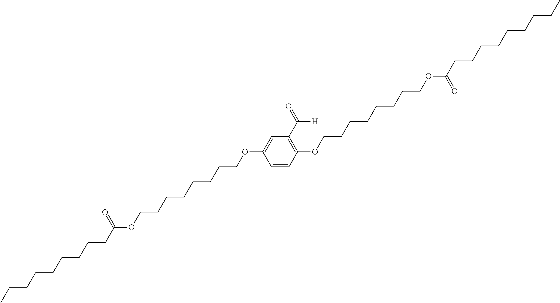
C1=CC(OCCCCCCCCOC(CCCCCCCCC)=O)=C(C(=O)[H])C=C1OCCCCCCCCOC(CCCCCCCCC)=O
